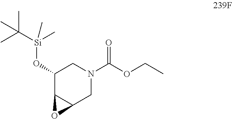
C1(O[Si](C(C)(C)C)(C)C)C2C(CN(C(OCC)=O)C1)O2
